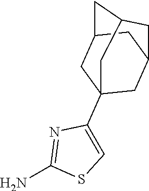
NC1=NC(C23CC4CC(C2)CC(C4)C3)=CS1
